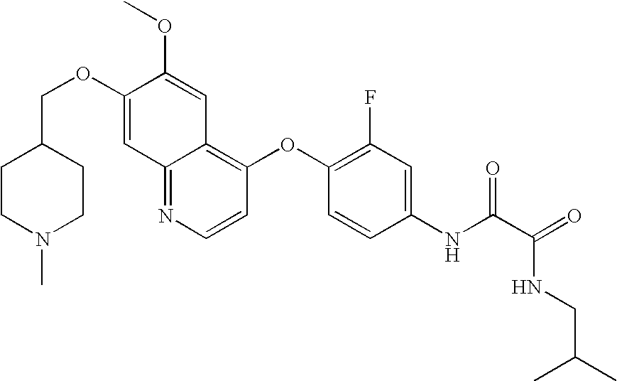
C12=NC=CC(OC3=C(F)C=C(NC(C(=O)NCC(C)C)=O)C=C3)=C1C=C(OC)C(OCC1CCN(C)CC1)=C2
